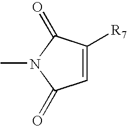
C1=C([R7])C(=O)N(C)C1=O
